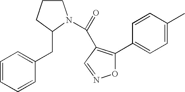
C1CCC(CC2=CC=CC=C2)N1C(=O)C1=C(C2=CC=C(C)C=C2)ON=C1
